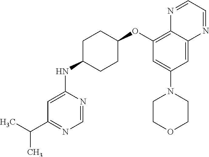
C(C1=NC=NC(NC2CCC(OC3=C4C(=CC(N5CCOCC5)=C3)N=CC=N4)CC2)=C1)(C)C
